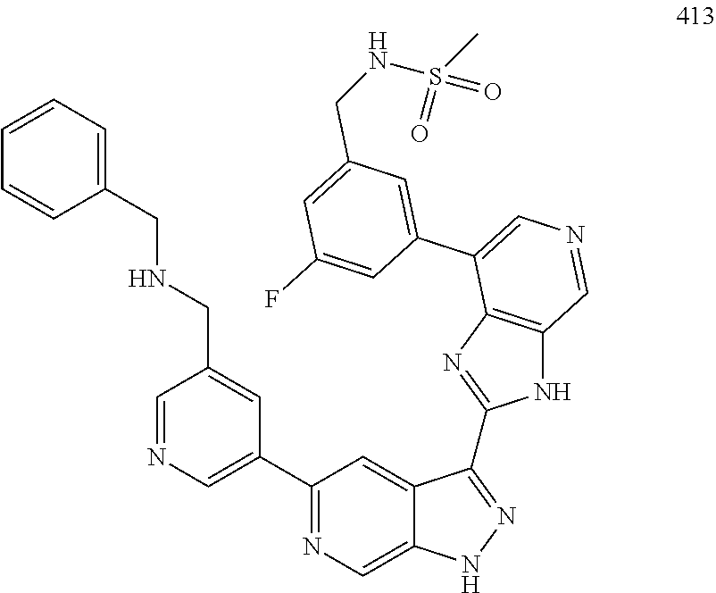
C1=NC=C(C2=NC=C3C(=C2)C(C2=NC4=C(N2)C=NC=C4C2=CC(CNS(C)(=O)=O)=CC(F)=C2)=NN3)C=C1CNCC1=CC=CC=C1
